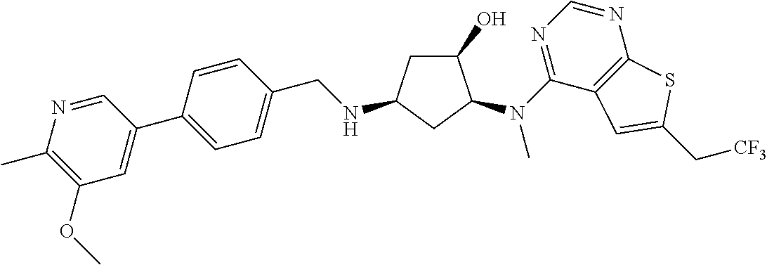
C1C(O)C(N(C2=NC=NC3=C2C=C(C[CF3])S3)C)CC1NCC1=CC=C(C2=CC(OC)=C(C)N=C2)C=C1
